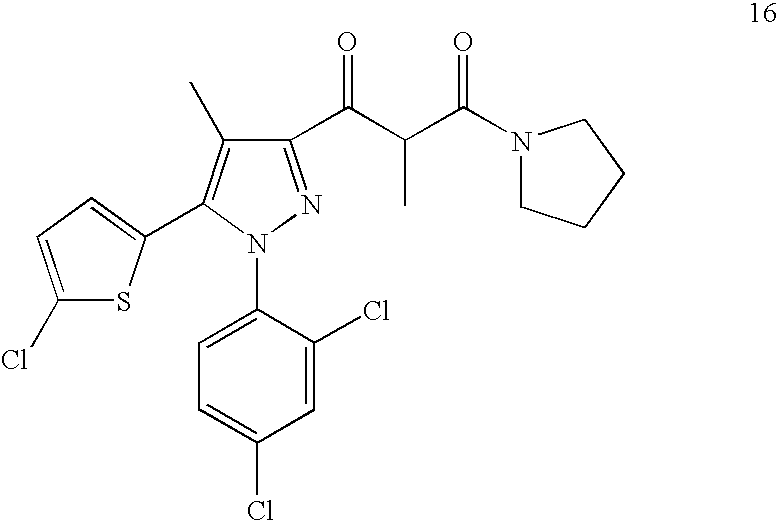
C1=C(Cl)C(N2N=C(C(C(C(N3CCCC3)=O)C)=O)C(C)=C2C2=CC=C(Cl)S2)=CC=C1Cl
